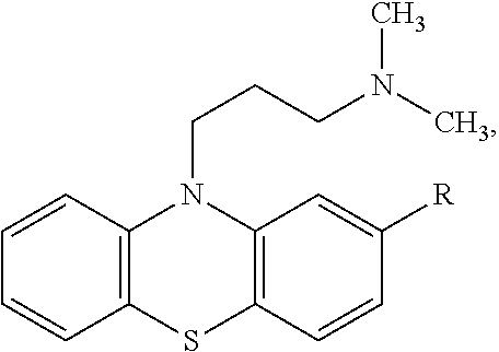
C1=CC2=C(C=C1)SC1=C(N2CCCN(C)C)C=C([R])C=C1
